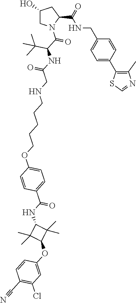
C1(O)CN(C(=O)C(C(C)(C)C)NC(=O)CNCCCCCOC2=CC=C(C(NC3C(C)(C)C(OC4=CC(Cl)=C(C#N)C=C4)C3(C)C)=O)C=C2)C(C(NCC2=CC=C(C3=C(C)N=CS3)C=C2)=O)C1
